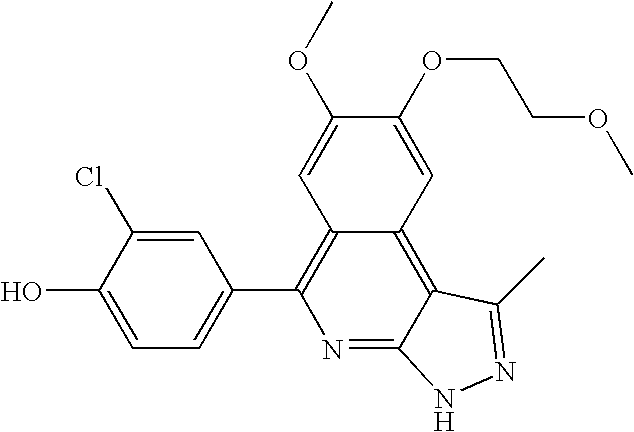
C1=C(O)C(Cl)=CC(C2=C3C(=C4C(=N2)NN=C4C)C=C(OCCOC)C(OC)=C3)=C1
